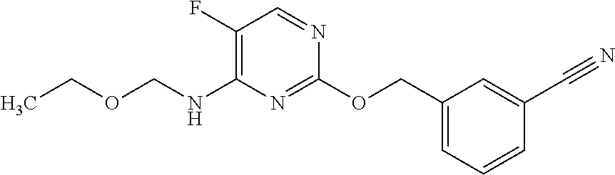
C1(OCC2=CC=CC(C#N)=C2)=NC(NCOCC)=C(F)C=N1
